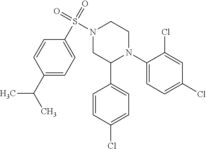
C1(N2CCN(S(C3=CC=C(C(C)C)C=C3)(=O)=O)CC2C2=CC=C(Cl)C=C2)=CC=C(Cl)C=C1Cl
